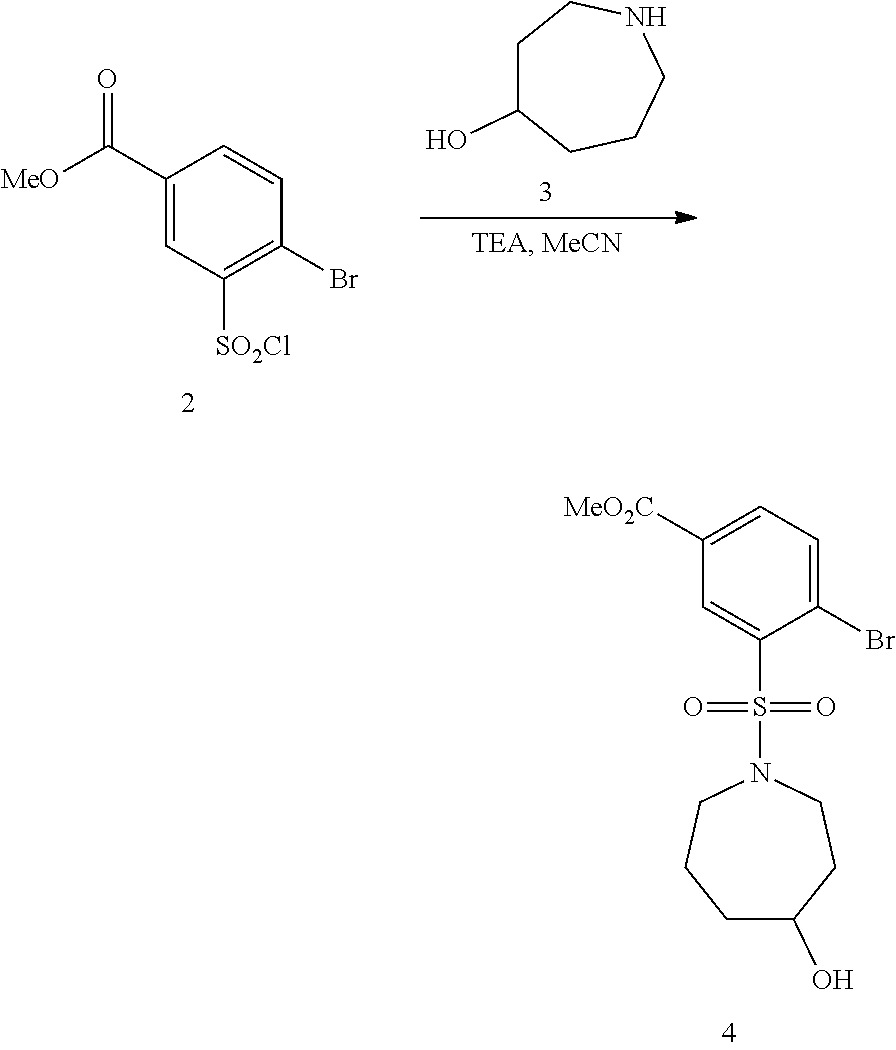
C1(C([MeO])=O)=CC([SO2Cl])=C(Br)C=C1.C1C(O)CCCNC1.C1([MeO2C])=CC=C(Br)C(S(N2CCCC(O)CC2)(=O)=O)=C1
